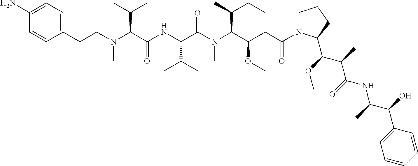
C1=CC(N)=CC=C1CCN(C(C(NC(C(N(C(C(CC(N1CCCC1C(C(C(NC(C(O)C1=CC=CC=C1)C)=O)C)OC)=O)OC)C(C)CC)C)=O)C(C)C)=O)C(C)C)C
